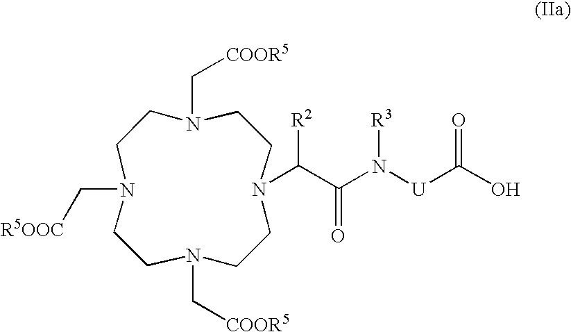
C([R5OOC])N1CCN(C[COOR5])CCN(C(C(N([U]C(O)=O)[R3])=O)[R2])CCN(C[COOR5])CC1
